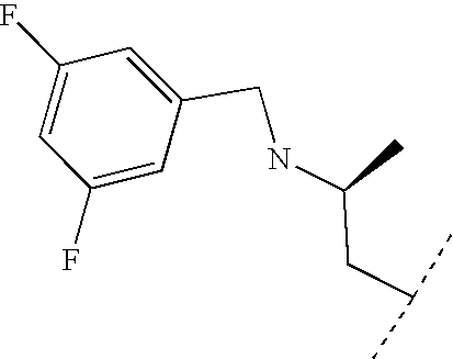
N(C(CC(C)C)C)CC1=CC(F)=CC(F)=C1
